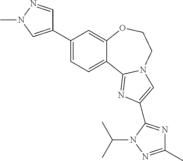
C1(C2=CN(C)N=C2)=CC=C2C(=C1)OCCN1C2=NC(C2=NC(C)=NN2C(C)C)=C1
